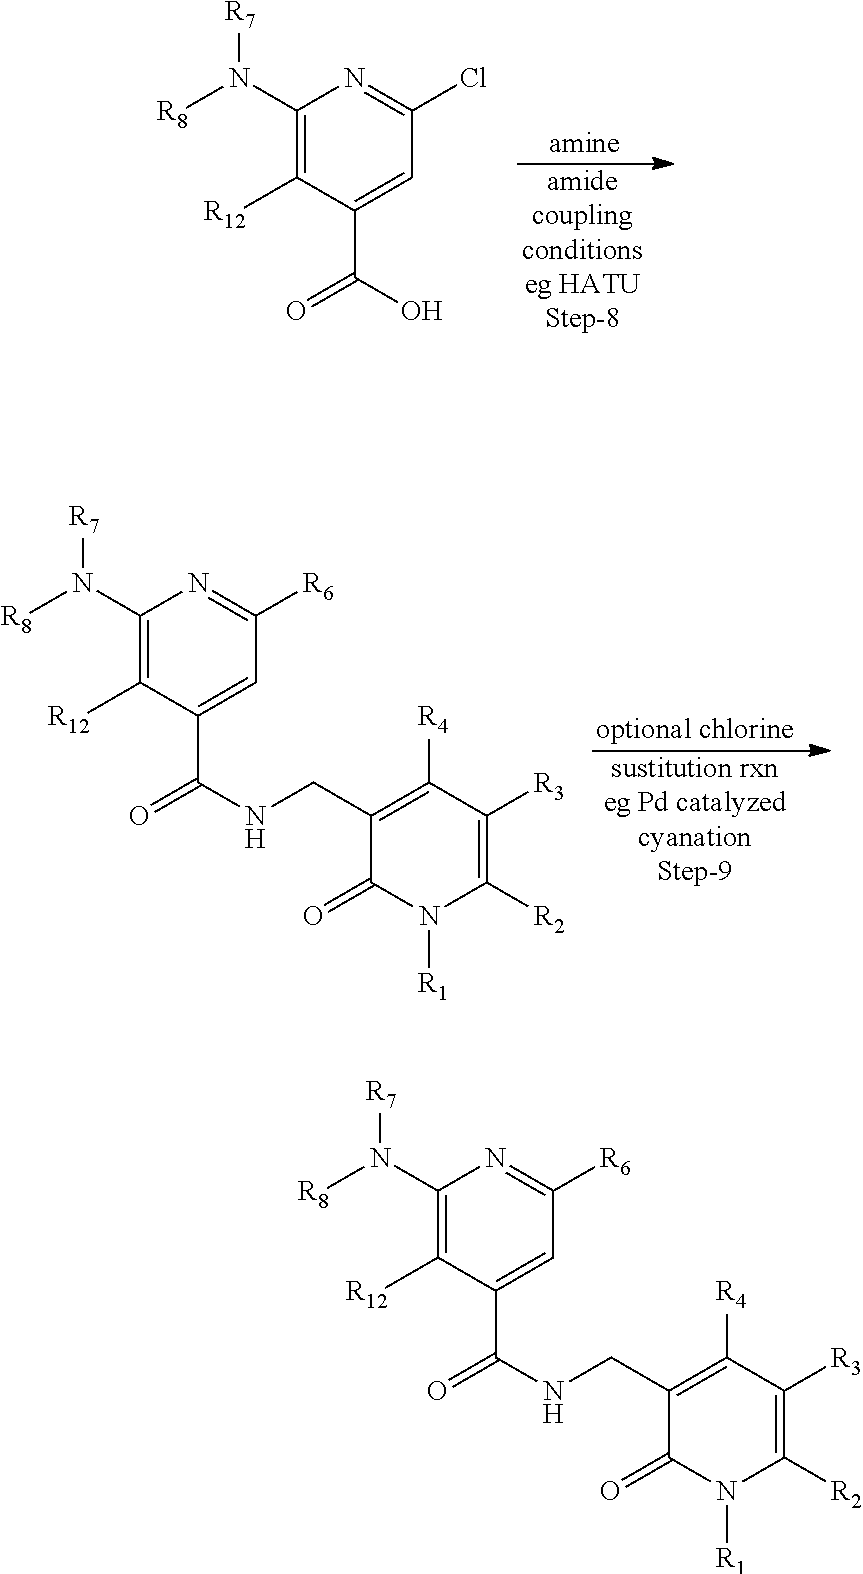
C1(N([R8])[R7])=C([R12])C(C(NCC2=C([R4])C([R3])=C([R2])N([R1])C2=O)=O)=CC([R6])=N1.C1(N([R8])[R7])=C([R12])C(C(O)=O)=CC(Cl)=N1.C1(N([R8])[R7])=C([R12])C(C(NCC2=C([R4])C([R3])=C([R2])N([R1])C2=O)=O)=CC([R6])=N1
